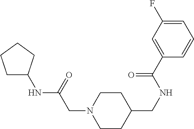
C1C(NC(CN2CCC(CNC(C3=CC(F)=CC=C3)=O)CC2)=O)CCC1
